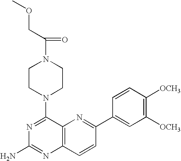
C1(N2CCN(C(COC)=O)CC2)=NC(N)=NC2=C1N=C(C1=CC([OCH3])=C([OCH3])C=C1)C=C2
